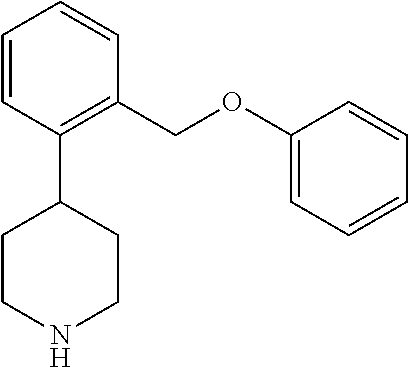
C1=CC(C2CCNCC2)=C(COC2=CC=CC=C2)C=C1
